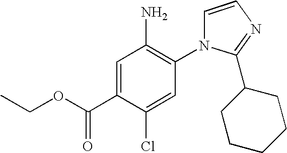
C1=C(C(OCC)=O)C(Cl)=CC(N2C=CN=C2C2CCCCC2)=C1N
